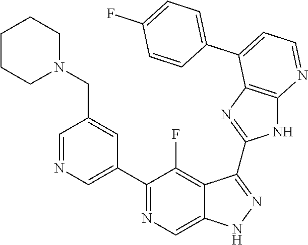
C1=NC=C(C2=NC=C3C(=C2F)C(C2=NC4=C(N2)N=CC=C4C2=CC=C(F)C=C2)=NN3)C=C1CN1CCCCC1
